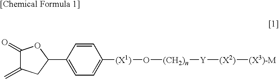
C1=CC(C2OC(=O)C(=C)C2)=CC=C1[(X1)]O[(CH2)n][Y][(X2)][(X3)-M]
